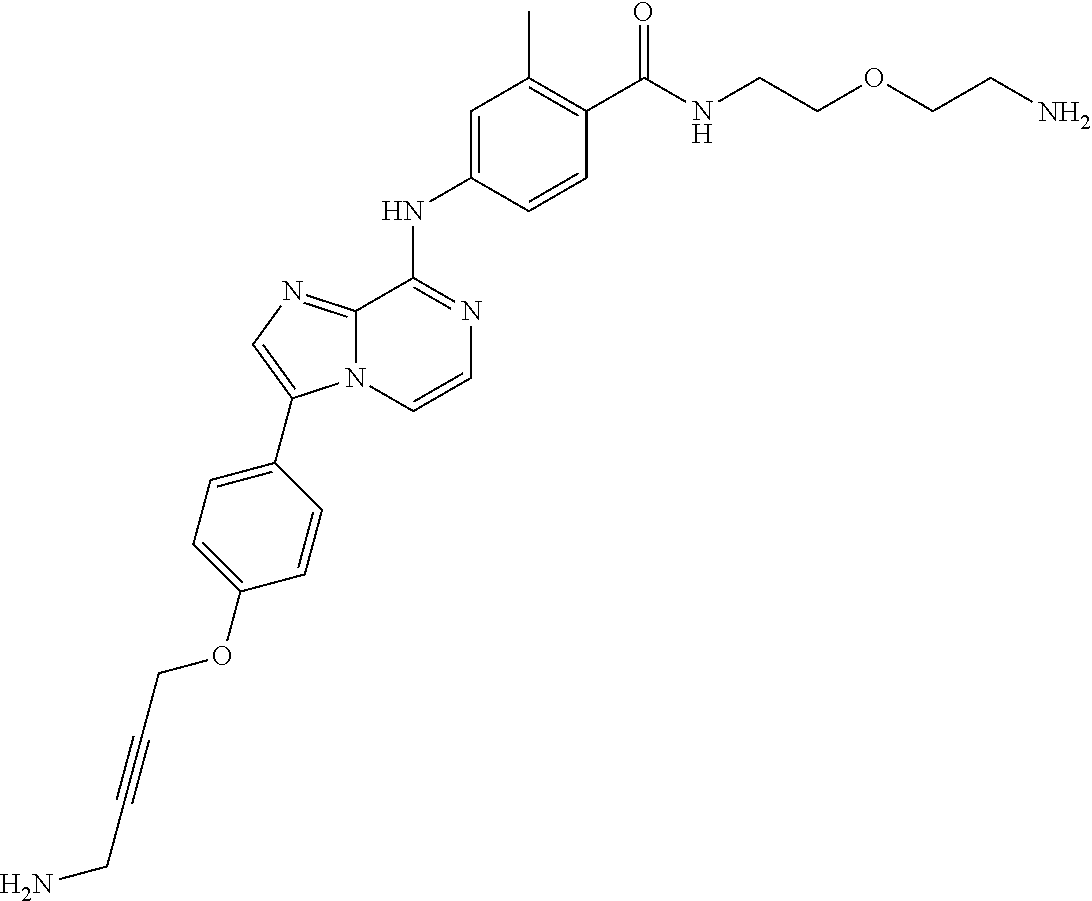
C(C1=C(C)C=C(NC2=NC=CN3C2=NC=C3C2=CC=C(OCC#CCN)C=C2)C=C1)(=O)NCCOCCN
